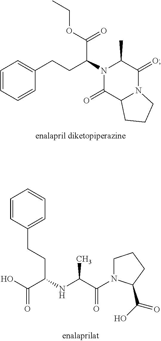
C1=CC=CC(CCC(N2C(=O)C3N(C(=O)C2C)CCC3)C(OCC)=O)=C1.C1=CC(CCC(NC(C(N2CCCC2C(O)=O)=O)C)C(O)=O)=CC=C1
